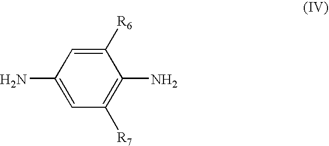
C1([R6])=CC(N)=CC([R7])=C1N
